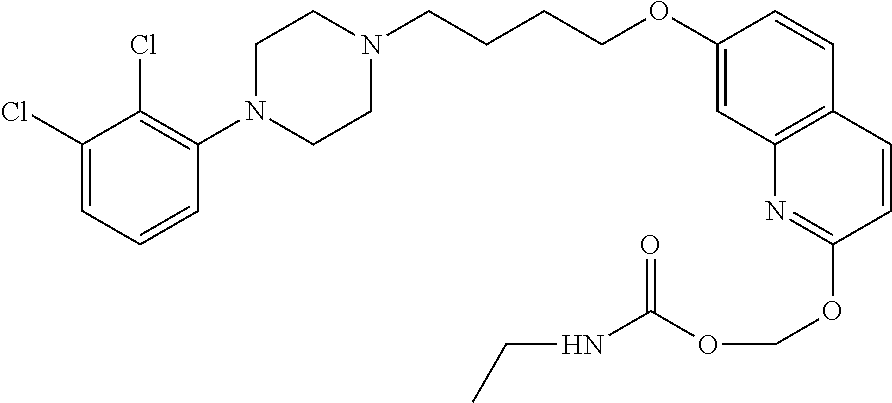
C1(Cl)=CC=CC(N2CCN(CCCCOC3=CC4=C(C=C3)C=CC(OCOC(=O)NCC)=N4)CC2)=C1Cl
